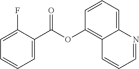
C1=C(F)C(C(OC2=C3C(=CC=C2)N=CC=C3)=O)=CC=C1
